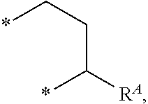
*CCC(*)[RA]
